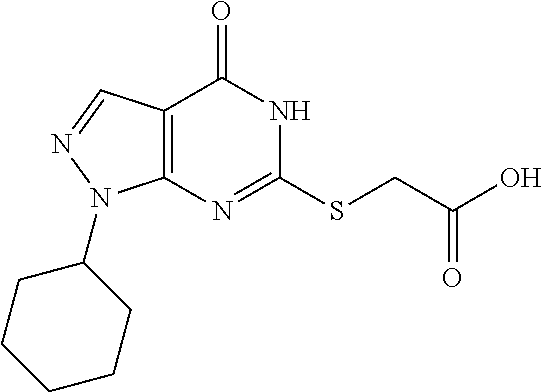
C12=C(C=NN1C1CCCCC1)C(=O)NC(SCC(=O)O)=N2
